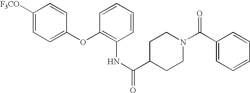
C1([F3CO])=CC=C(OC2=C(NC(=O)C3CCN(C(C4=CC=CC=C4)=O)CC3)C=CC=C2)C=C1
